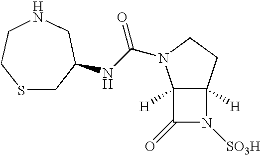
C12([H])C([H])(CCN1C(NC1CSCCNC1)=O)N([SO3H])C2=O
